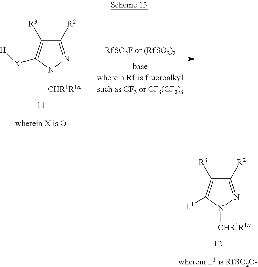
C1([R2])=NN([CHR1R1a])C([L1])=C1[R3].C1([R2])=NN([CHR1R1a])C([X][H])=C1[R3]
